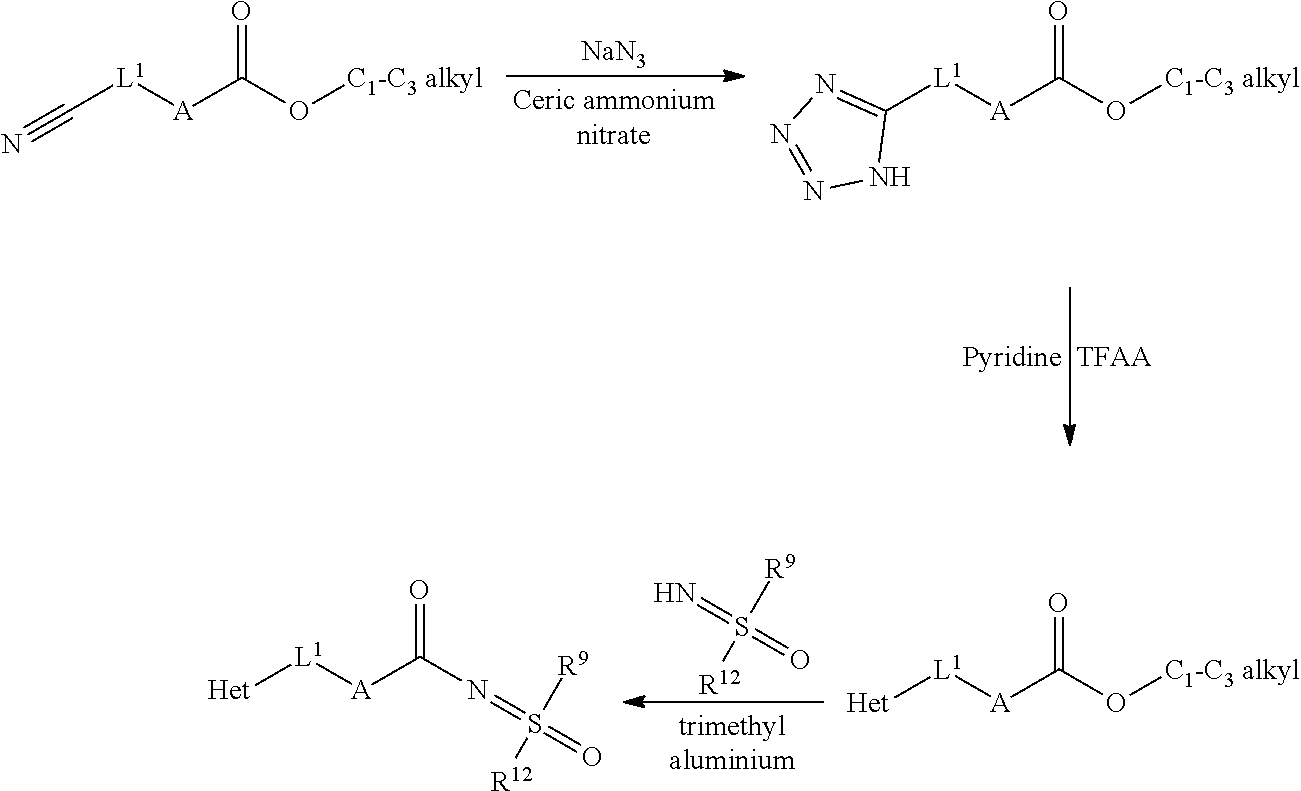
[NaN3].[TFAA].N#C[L1][A]C(O[C1-C3 alkyl])=O.C1([L1][A]C(O[C1-C3 alkyl])=O)=NN=NN1.N=S(=O)([R12])[R9].[Het][L1][A]C(O[C1-C3 alkyl])=O.[Het][L1][A]C(N=S(=O)([R9])[R12])=O
